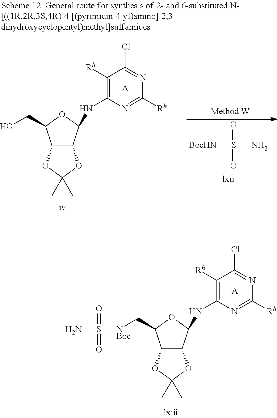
C1([Rh])=C(NC2C3C(C(CO)O2)OC(C)(C)O3)N=C([Rh])N=C1Cl.[A].O=S(=O)(N)[BocHN].[A].C1([Rh])=C(NC2C3C(C(C[NBoc]S(=O)(=O)N)O2)OC(C)(C)O3)N=C([Rh])N=C1Cl
